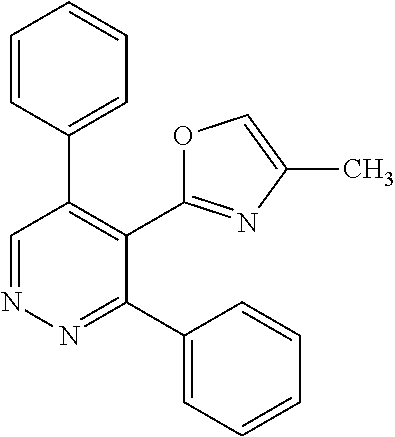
C1=CC(C2=C(C3=NC(C)=CO3)C(C3=CC=CC=C3)=NN=C2)=CC=C1
